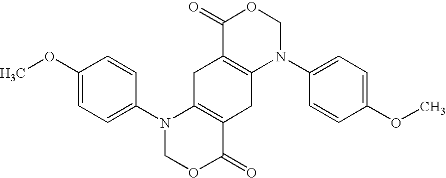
C1C2=C(CC3=C1C(=O)OCN3C1=CC=C(OC)C=C1)C(=O)OCN2C1=CC=C(OC)C=C1
